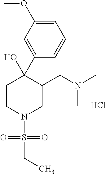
C1=C(OC)C=C(C2(O)CCN(S(=O)(=O)CC)CC2CN(C)C)C=C1.Cl
